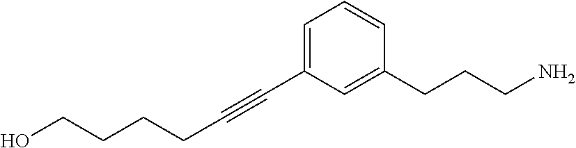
C(C#CC1=CC=CC(CCCN)=C1)CCCO
